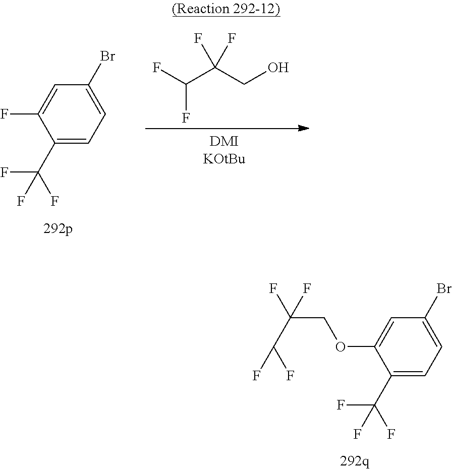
C1(C(F)(F)F)=CC=C(Br)C=C1F.FC(C(CO)(F)F)F.C1(C(F)(F)F)=CC=C(Br)C=C1OCC(F)(C(F)F)F
